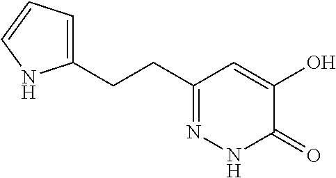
C1(CCC2=NNC(=O)C(O)=C2)=CC=CN1
